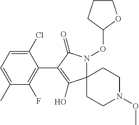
C1(Cl)=CC=C(C)C(F)=C1C1=C(O)C2(N(OC3OCCC3)C1=O)CCN(OC)CC2
